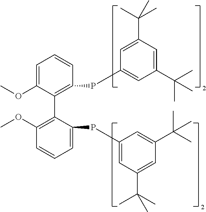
C1=C(OC)C(C2=C(OC)C=CC=C2PC2=CC(C(C)(C)C)=CC(C(C)(C)C)=C2)=C(PC2=CC(C(C)(C)C)=CC(C(C)(C)C)=C2)C=C1
